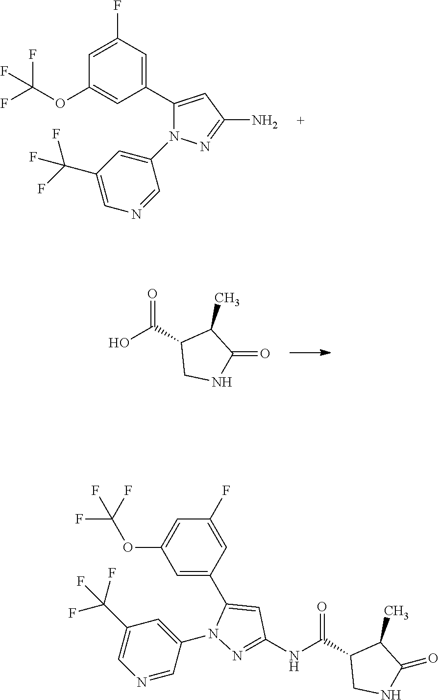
NC1=NN(C2=CC(C(F)(F)F)=CN=C2)C(C2=CC(F)=CC(OC(F)(F)F)=C2)=C1.O=C(C1CNC(=O)C1C)O.C1=C(C2=CC(NC(C3CNC(=O)C3C)=O)=NN2C2=CC(C(F)(F)F)=CN=C2)C=C(F)C=C1OC(F)(F)F
